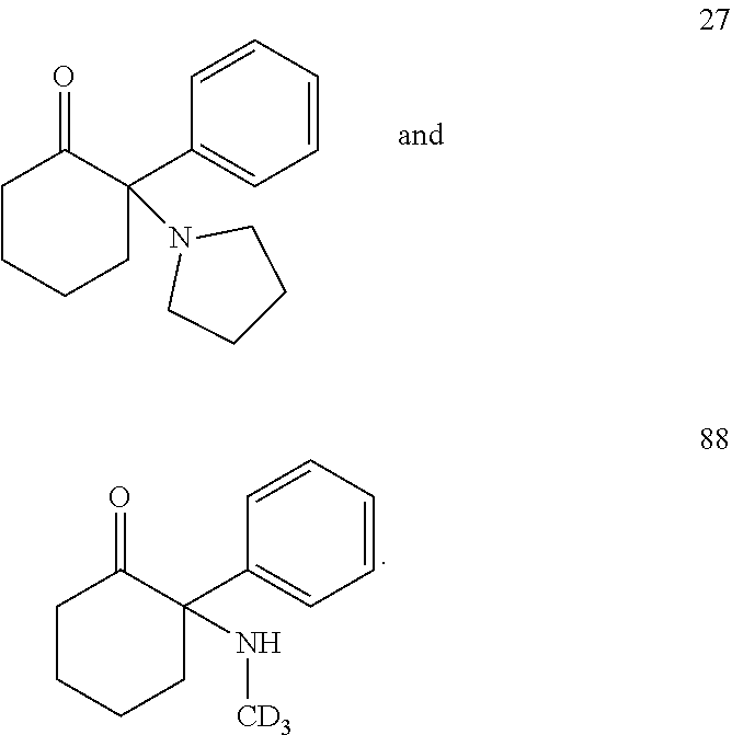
C1CCCC(C2=CC=CC=C2)(N[CD3])C1=O.C1CCCC(C2=CC=CC=C2)(N2CCCC2)C1=O
